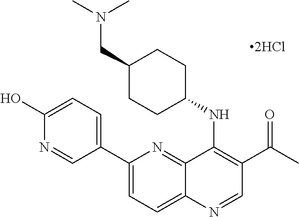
C12=NC(C3=CC=C(O)N=C3)=CC=C1N=CC(C(C)=O)=C2NC1CCC(CN(C)C)CC1
